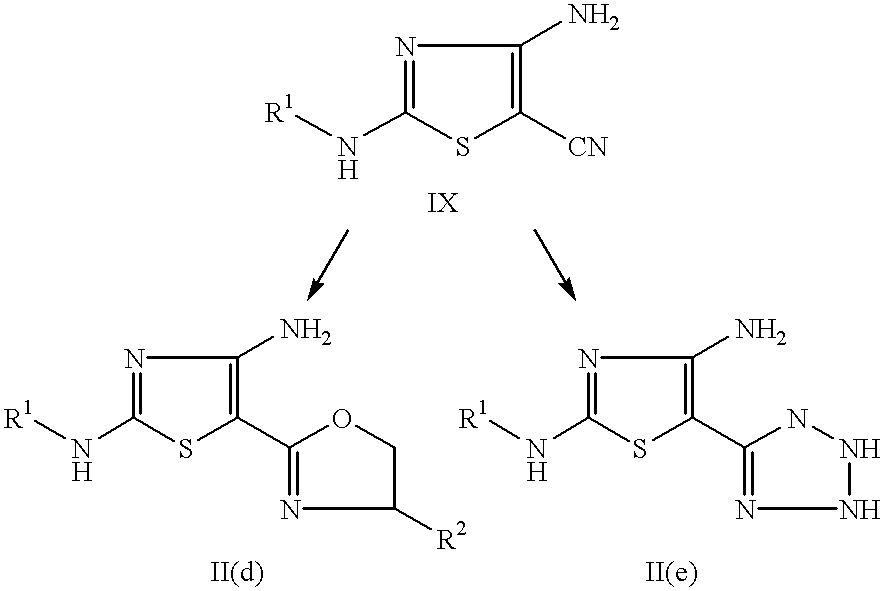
C1([CN])=C(N)N=C(N[R1])S1.C1(C2=NC([R2])CO2)=C(N)N=C(N[R1])S1.C1(C2=NNNN2)=C(N)N=C(N[R1])S1
